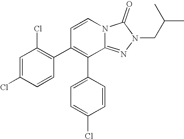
C1=C(C2=C(C3=C(Cl)C=C(Cl)C=C3)C=CN3C2=NN(CC(C)C)C3=O)C=CC(Cl)=C1
